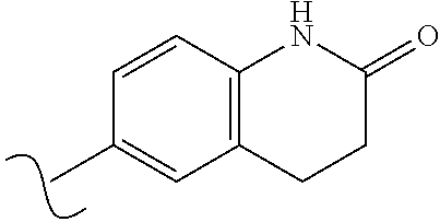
CC1=CC2=C(C=C1)NC(=O)CC2
